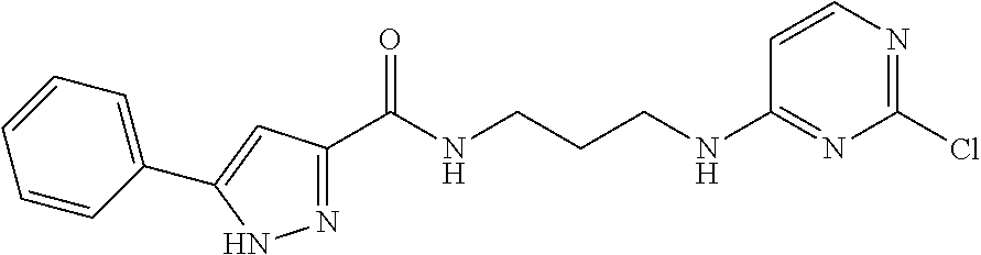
N1=C(C(NCCCNC2=NC(Cl)=NC=C2)=O)C=C(C2=CC=CC=C2)N1
